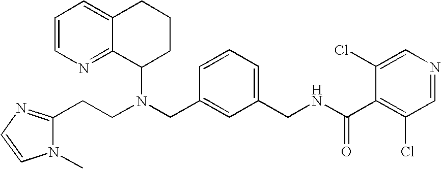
N(CC1=CC(CNC(C2=C(Cl)C=NC=C2Cl)=O)=CC=C1)(C1CCCC2=CC=CN=C12)CCC1=NC=CN1C
